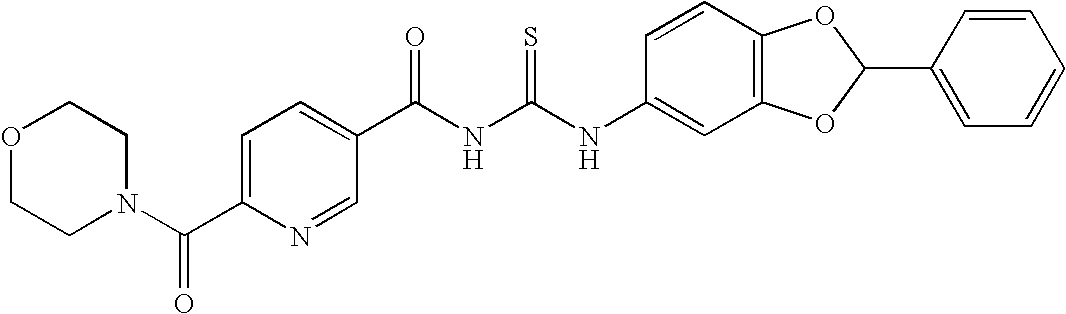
N(C(NC(=O)C1=CC=C(C(N2CCOCC2)=O)N=C1)=S)C1=CC2=C(C=C1)OC(C1=CC=CC=C1)O2
